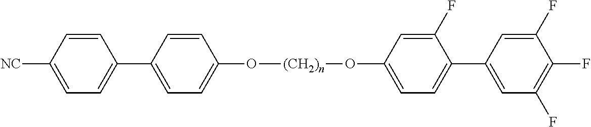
C1=C([NC])C=CC(C2=CC=C(O[(CH2)n]OC3=CC=C(C4=CC(F)=C(F)C(F)=C4)C(F)=C3)C=C2)=C1
